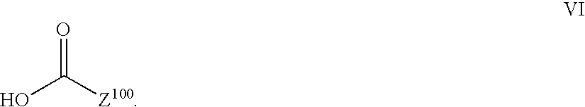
OC([Z100])=O
